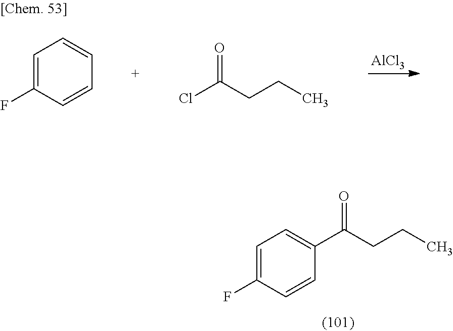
[AlCl3].C1=C(F)C=CC=C1.ClC(CCC)=O.C1=C(F)C=CC(C(CCC)=O)=C1
